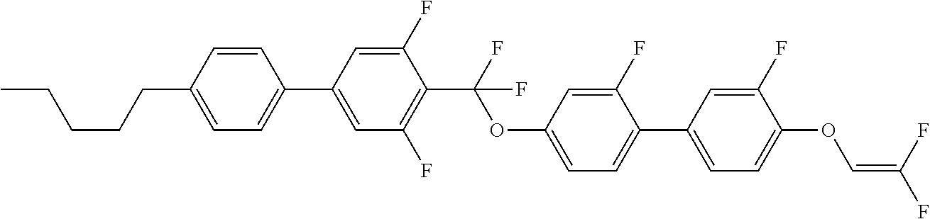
C1=CC(CCCCC)=CC=C1C1=CC(F)=C(C(F)(OC2=CC=C(C3=CC=C(OC=C(F)F)C(F)=C3)C(F)=C2)F)C(F)=C1
